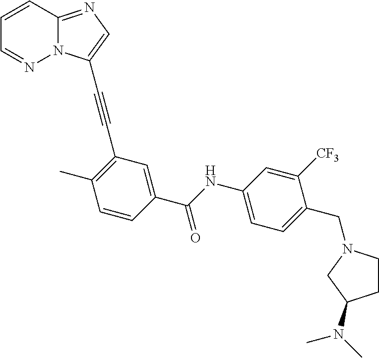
C1=CC2=NC=C(C#CC3=C(C)C=CC(C(=O)NC4=CC=C(CN5CCC(N(C)C)C5)C([CF3])=C4)=C3)N2N=C1
